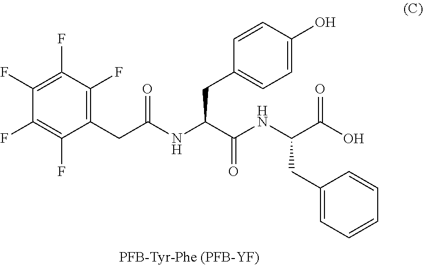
C1(CC(NC(C(NC(C(O)=O)CC2=CC=CC=C2)=O)CC2=CC=C(O)C=C2)=O)=C(F)C(F)=C(F)C(F)=C1F
